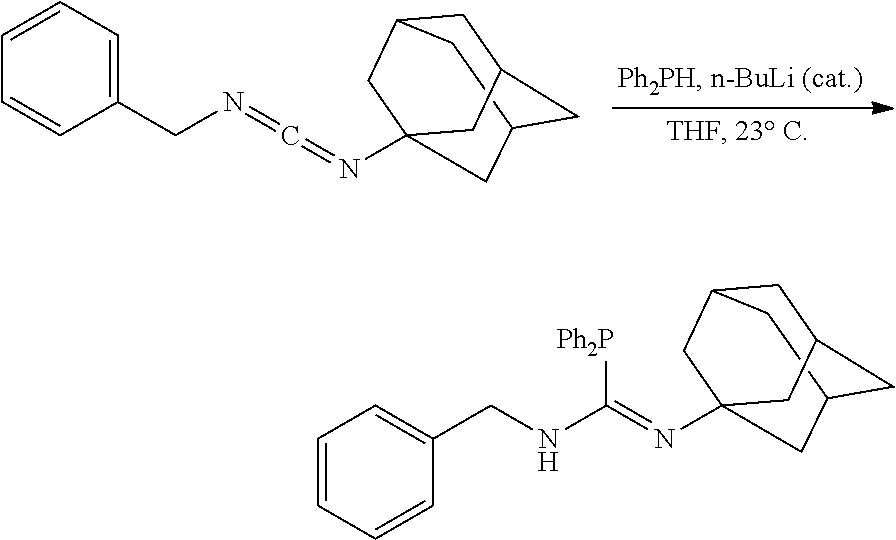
C12CC3CC(C1)CC(N=C=NCC1=CC=CC=C1)(C3)C2.C1=CC=CC(CNC(=NC23CC4CC(CC(C4)C2)C3)[Ph2P])=C1
